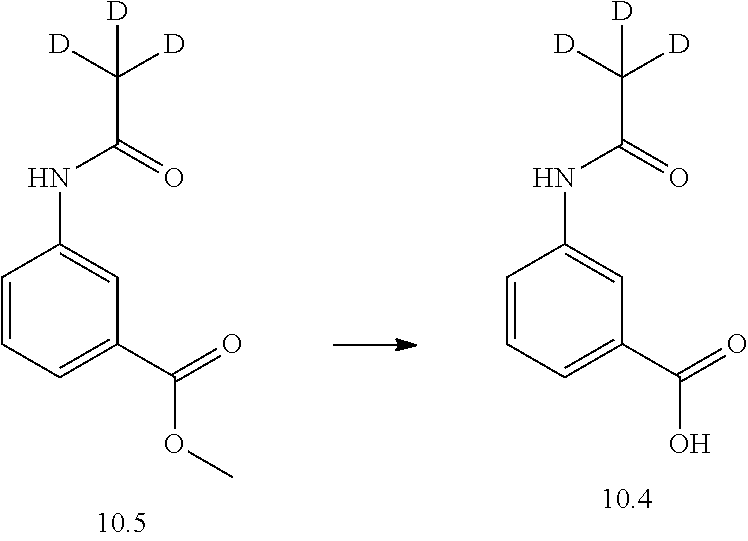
C1=CC=C(C(=O)OC)C=C1NC(C([D])([D])[D])=O.C1=CC=C(C(=O)O)C=C1NC(C([D])([D])[D])=O
